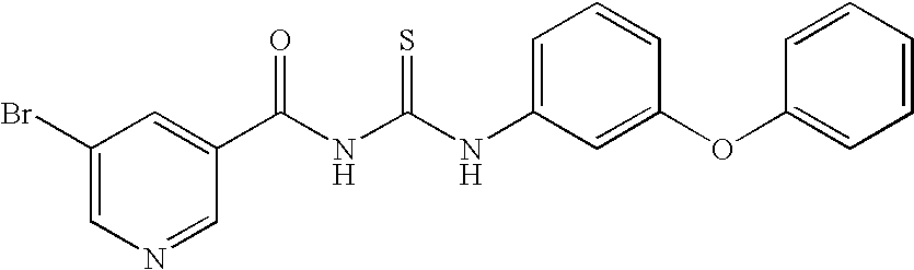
C(NC(NC1=CC=CC(OC2=CC=CC=C2)=C1)=S)(=O)C1=CC(Br)=CN=C1
